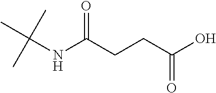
CC(NC(=O)CCC(O)=O)(C)C
